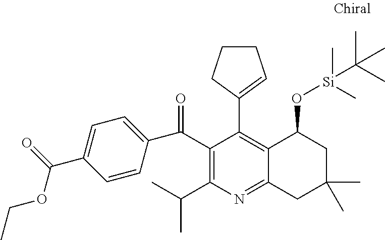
C1(C(=O)C2=CC=C(C(OCC)=O)C=C2)=C(C(C)C)N=C2C(=C1C1=CCCC1)C(O[Si](C)(C)C(C)(C)C)CC(C)(C)C2
